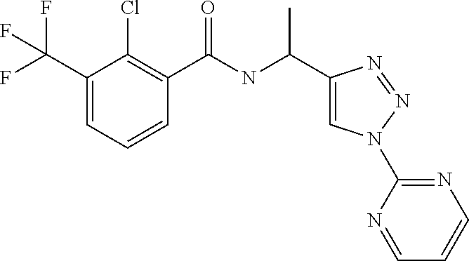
C1(C(F)(F)F)=CC=CC(C(NC(C2=CN(C3=NC=CC=N3)N=N2)C)=O)=C1Cl
